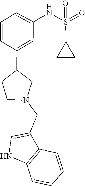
C12=C(NC=C1CN1CC(C3=CC(NS(=O)(=O)C4CC4)=CC=C3)CC1)C=CC=C2
